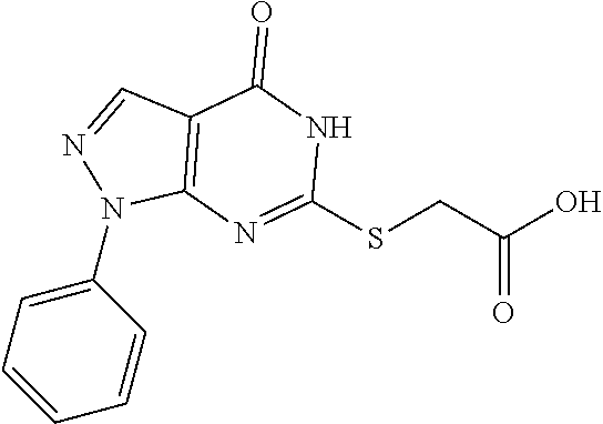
C1(N2C3=C(C=N2)C(=O)NC(SCC(O)=O)=N3)=CC=CC=C1
